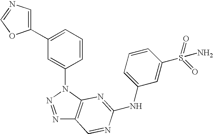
C1=CC=C(C2=CN=CO2)C=C1N1N=NC2=C1N=C(NC1=CC=CC(S(N)(=O)=O)=C1)N=C2
